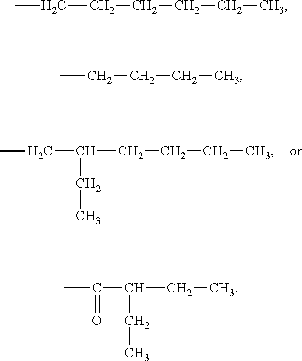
C(CCCC)(CC)CC.C(CCCCC)C.C(CCC)C.C(CC)(C(C)=O)CC
